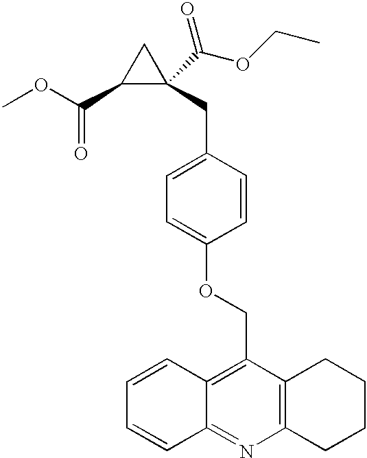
COC(C1C(C(OCC)=O)(CC2=CC=C(OCC3=C4C(=NC5=C3CCCC5)C=CC=C4)C=C2)C1)=O
